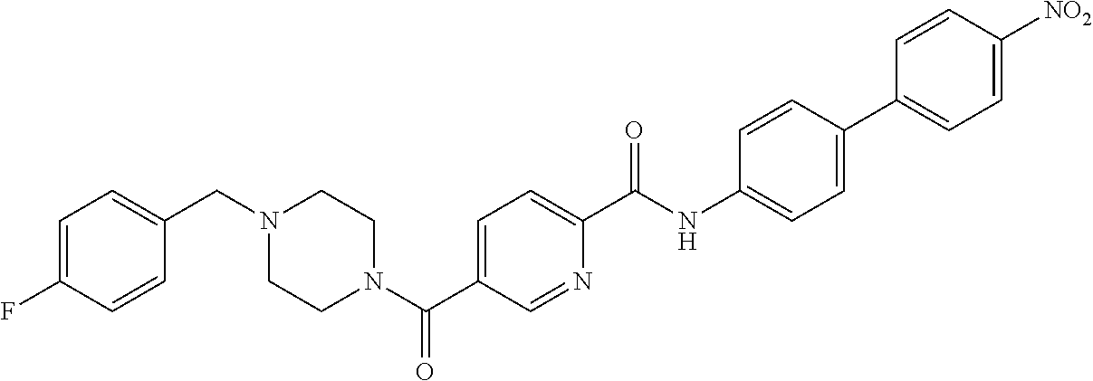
C1=C(F)C=CC(CN2CCN(C(C3=CC=C(C(NC4=CC=C(C5=CC=C([NO2])C=C5)C=C4)=O)N=C3)=O)CC2)=C1
